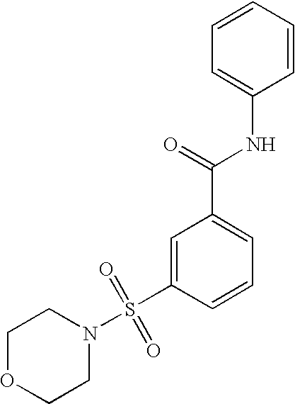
C1OCCN(S(=O)(=O)C2=CC(C(=O)NC3=CC=CC=C3)=CC=C2)C1
